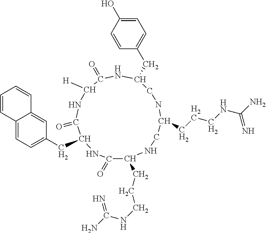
C1(=O)C(CCCNC(N)=N)NCC(CCCNC(N)=N)NCC(CC2=CC=C(O)C=C2)NC(=O)C([H])NC(=O)C(CC2=CC=C3C(=C2)C=CC=C3)N1
